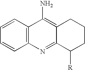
C12=C(C=CC=C1)C(N)=C1C(=N2)C([R])CCC1
